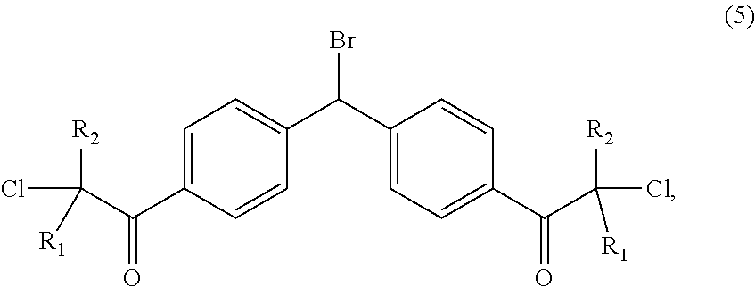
BrC(C1=CC=C(C(C(Cl)([R2])[R1])=O)C=C1)C1=CC=C(C(C(Cl)([R2])[R1])=O)C=C1
